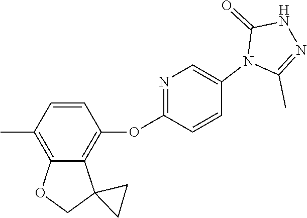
N1(C2=CN=C(OC3=C4C(=C(C)C=C3)OCC43CC3)C=C2)C(C)=NNC1=O
